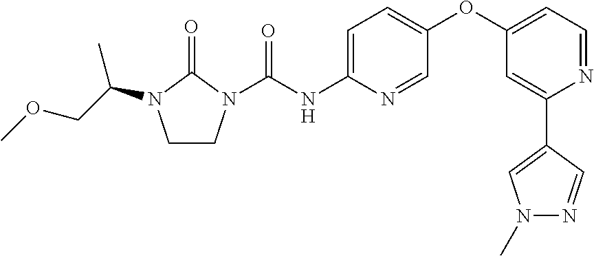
C1CN(C(NC2=CC=C(OC3=CC=NC(C4=CN(C)N=C4)=C3)C=N2)=O)C(=O)N1C(C)COC
